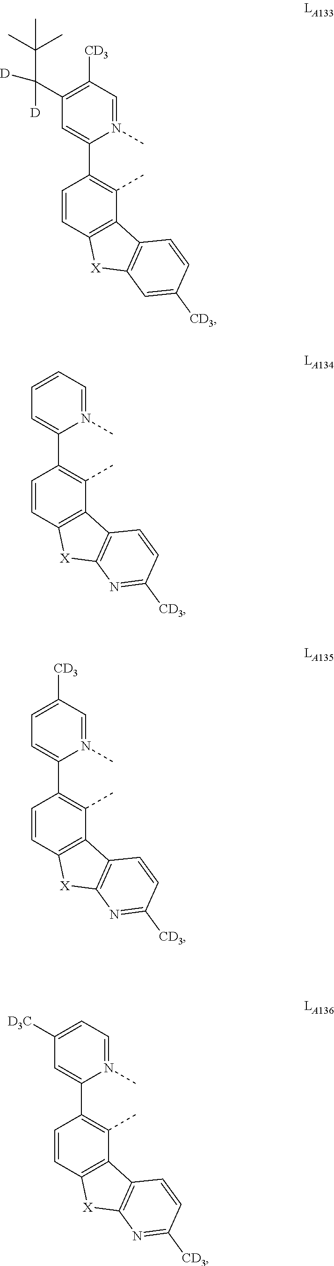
N1(C)=CC([CD3])=C(C(C(C)(C)C)([D])[D])C=C1C1=C(C)C2=C(C=C1)[X]C1=C2C=CC([CD3])=C1.N1(C)=CC=CC=C1C1=C(C)C2=C(C=C1)[X]C1=C2C=CC([CD3])=N1.N1(C)=CC([CD3])=CC=C1C1=C(C)C2=C(C=C1)[X]C1=C2C=CC([CD3])=N1.N1(C)=CC=C([D3C])C=C1C1=C(C)C2=C(C=C1)[X]C1=C2C=CC([CD3])=N1
